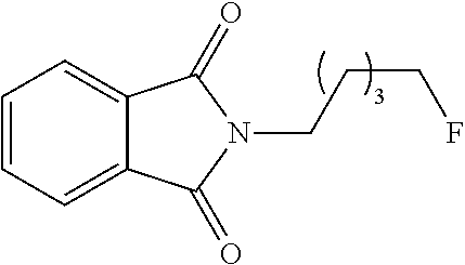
C1=CC=C2C(=C1)C(=O)N(CCCF)C2=O
